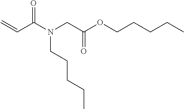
N(C(=O)C=C)(CC(=O)OCCCCC)CCCCC
